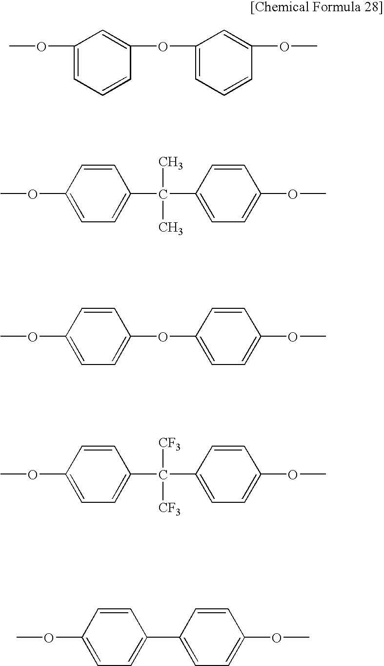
C1(OC)=CC=CC(OC2=CC=CC(OC)=C2)=C1.C1=CC(OC)=CC=C1C(C1=CC=C(OC)C=C1)(C)C.C1=CC(OC)=CC=C1OC1=CC=C(OC)C=C1.C1=CC(OC)=CC=C1C(C1=CC=C(OC)C=C1)([CF3])[CF3].C1=CC(OC)=CC=C1C1=CC=C(OC)C=C1
